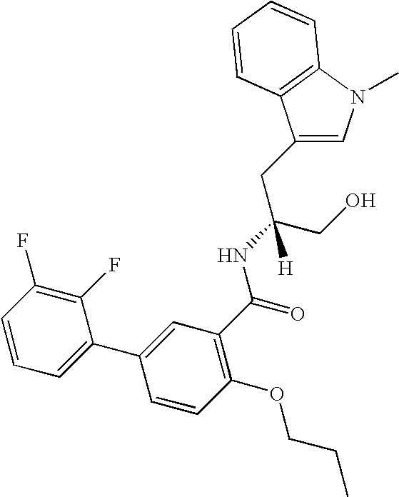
C1(CC(CO)(NC(=O)C2=C(OCCC)C=CC(C3=CC=CC(F)=C3F)=C2)[H])=CN(C)C2=C1C=CC=C2
